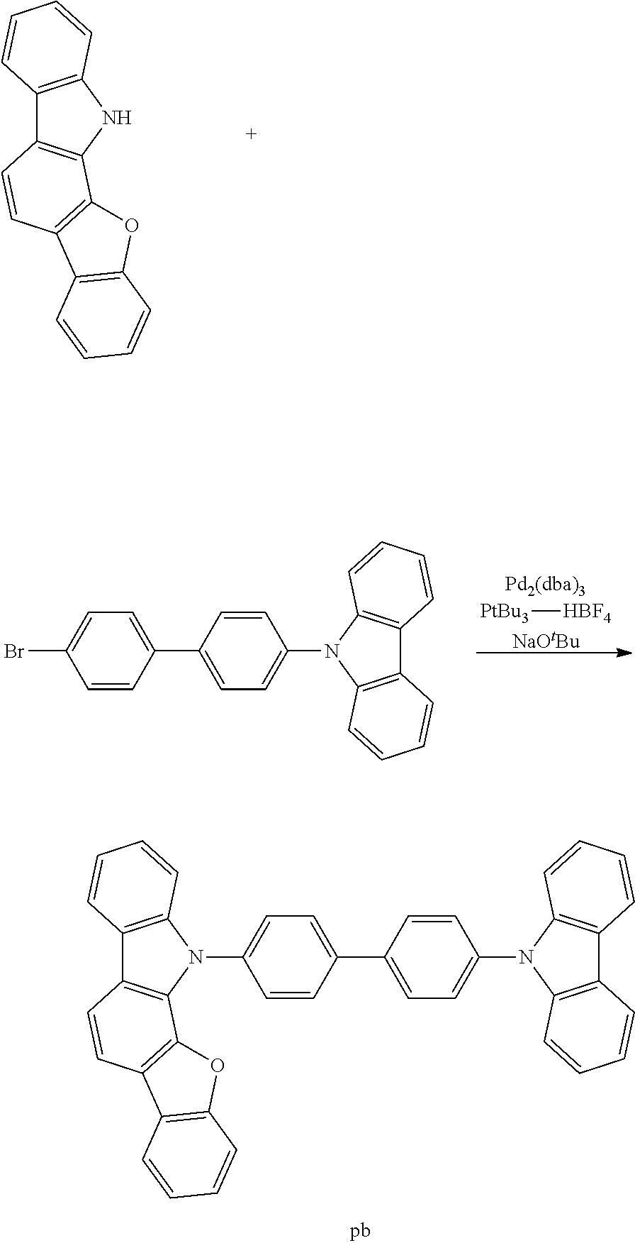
C12=C(NC3=C1C=CC1=C3OC3=C1C=CC=C3)C=CC=C2.C1=CC(C2=CC=C(N3C4=C(C5=C3C=CC=C5)C=CC=C4)C=C2)=CC=C1N1C2=C(C3=C1C1=C(C=C3)C3=C(O1)C=CC=C3)C=CC=C2.C1=CC(C2=CC=C(N3C4=C(C5=C3C=CC=C5)C=CC=C4)C=C2)=CC=C1Br.[PtBu3][HBF4].[NaOtBu]
